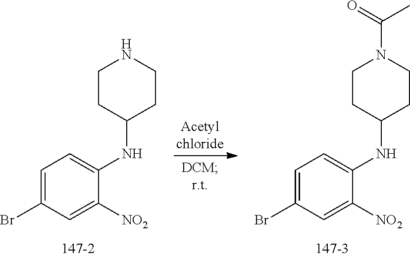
C1CC(NC2=CC=C(Br)C=C2[NO2])CCN1.C1CC(NC2=CC=C(Br)C=C2[NO2])CCN1C(=O)C
